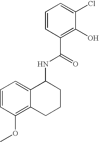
C1=CC(OC)=C2C(=C1)C(NC(C1=C(O)C(Cl)=CC=C1)=O)CCC2
